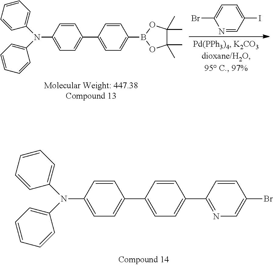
C1=CC(N(C2=CC=CC=C2)C2=CC=CC=C2)=CC=C1C1=CC=C(C2=NC=C(Br)C=C2)C=C1.C1=CC(N(C2=CC=CC=C2)C2=CC=CC=C2)=CC=C1C1=CC=C(B2OC(C)(C)C(C)(C)O2)C=C1.C1=C(I)C=NC(Br)=C1
